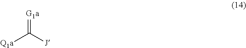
[Q1a]C([J])=[G1a]
